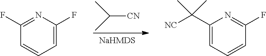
C([CN])(C)C.C1(F)=NC(F)=CC=C1.C1(C([NC])(C)C)=CC=CC(F)=N1
